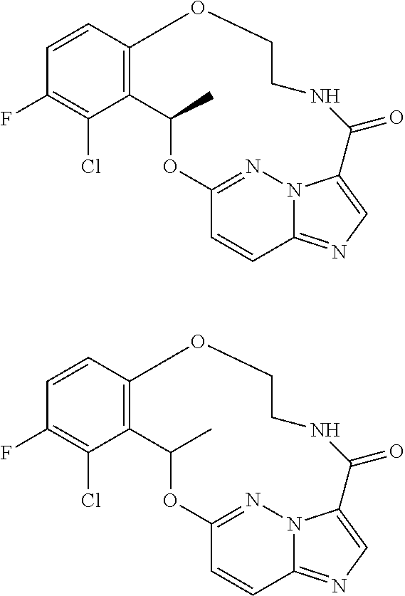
C12=C(C=CC(F)=C1Cl)OCCNC(=O)C1=CN=C3C=CC(=NN31)OC2C.C12=C(C=CC(F)=C1Cl)OCCNC(=O)C1=CN=C3C=CC(=NN31)OC2C
